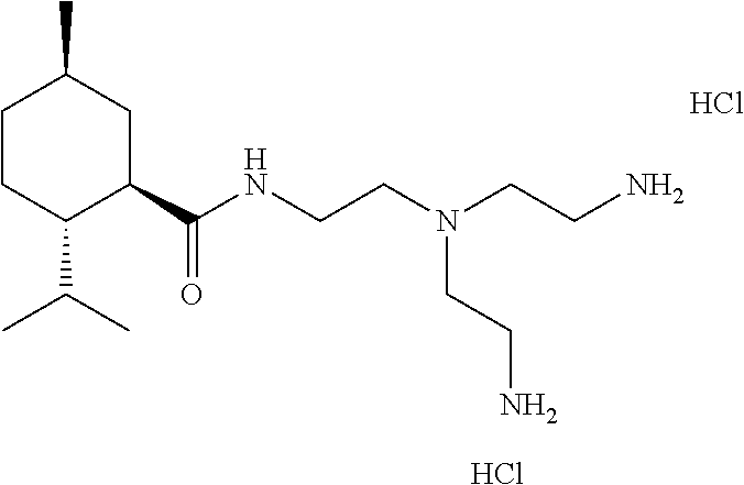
C1CC(C(C)C)C(C(NCCN(CCN)CCN)=O)CC1C.Cl.Cl
